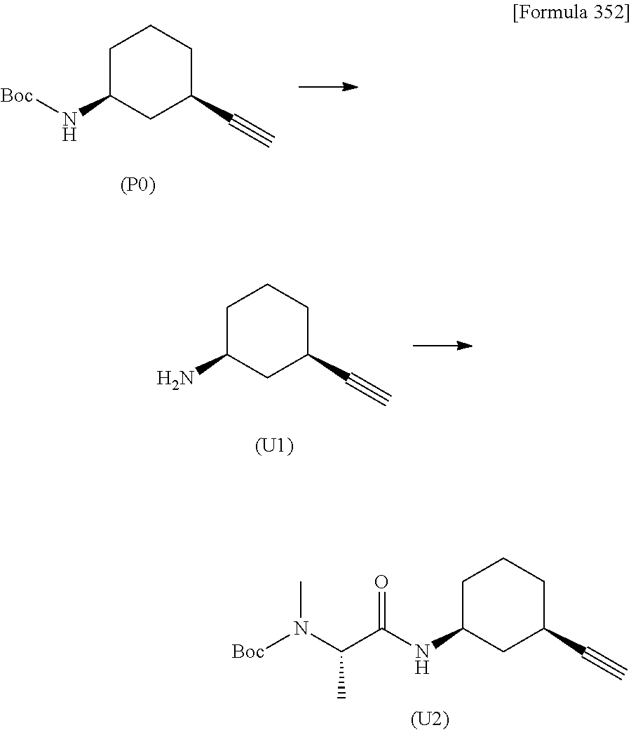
C1C(N[Boc])CC(C#C)CC1.[(P0)].C1C(N)CC(C#C)CC1.[(U1)].C1C(NC(C(N([Boc])C)C)=O)CC(C#C)CC1.[(U2)]
